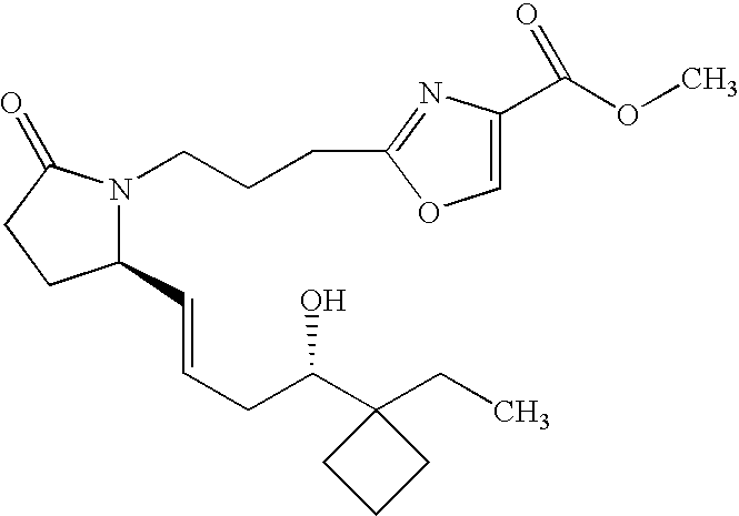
C1(C=CCC(O)C2(CC)CCC2)N(CCCC2=NC(C(OC)=O)=CO2)C(=O)CC1
